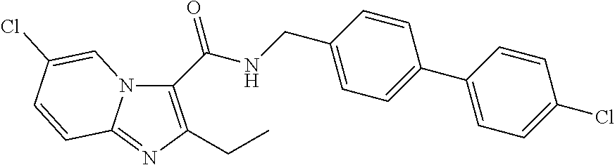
C1(C(=O)NCC2=CC=C(C3=CC=C(Cl)C=C3)C=C2)=C(CC)N=C2N1C=C(Cl)C=C2
